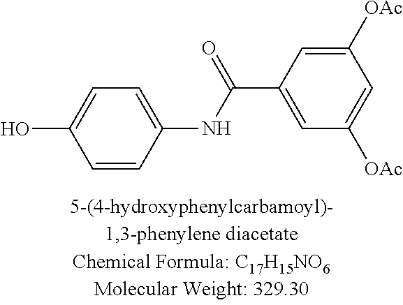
C1=CC(NC(=O)C2=CC([OAc])=CC([OAc])=C2)=CC=C1O
